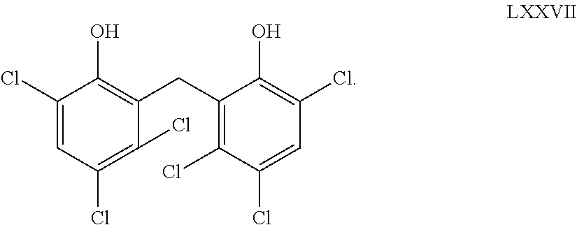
C1(CC2=C(Cl)C(Cl)=CC(Cl)=C2O)=C(O)C(Cl)=CC(Cl)=C1Cl
